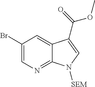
C1=C(Br)C=C2C(=N1)N([SEM])C=C2C(=O)OC
